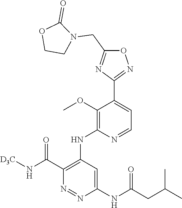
O1C(CN2C(=O)OCC2)=NC(C2=CC=NC(NC3=C(C(N[D3C])=O)N=NC(NC(CC(C)C)=O)=C3)=C2OC)=N1
